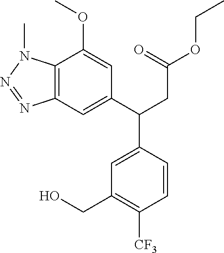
C1=CC([CF3])=C(CO)C=C1C(C1=CC2=C(C(OC)=C1)N(C)N=N2)CC(OCC)=O
